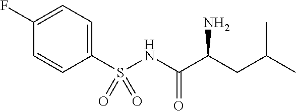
C1(F)=CC=C(S(NC(C(CC(C)C)N)=O)(=O)=O)C=C1
